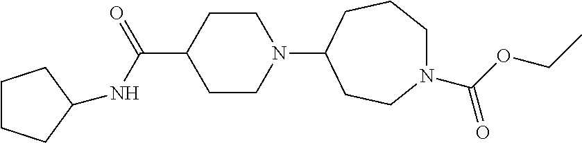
C1CN(C2CCN(C(OCC)=O)CCC2)CCC1C(=O)NC1CCCC1
